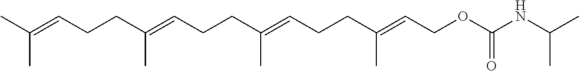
CC(=CCCC(=CCCC(=CCCC(=CCOC(NC(C)C)=O)C)C)C)C
